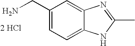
NCC1=CC=C2C(=C1)N=C(C)N2.[2 HCl]
